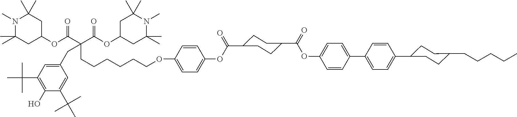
N1(C)C(C)(C)CC(OC(C(C(OC2CC(C)(C)N(C)C(C)(C)C2)=O)(CCCCCCOC2=CC=C(OC(=O)C3CCC(C(=O)OC4=CC=C(C5=CC=C(C6CCC(CCCCC)CC6)C=C5)C=C4)CC3)C=C2)CC2=CC(C(C)(C)C)=C(O)C(C(C)(C)C)=C2)=O)CC1(C)C
